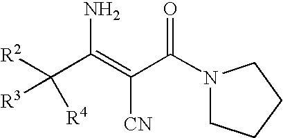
[R2]C(C(=C(C(N1CCCC1)=O)[CN])N)([R4])[R3]
